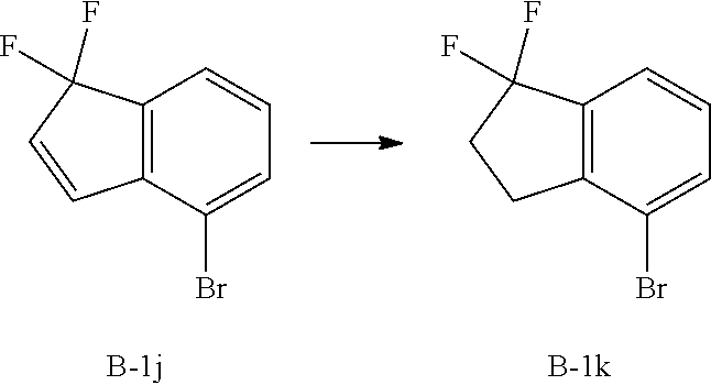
C12=C(C(Br)=CC=C1)C=CC2(F)F.C12=C(C(Br)=CC=C1)CCC2(F)F
